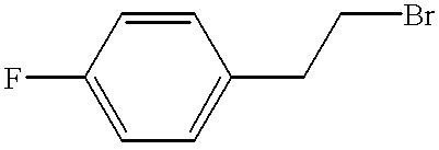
FC1=CC=C(CCBr)C=C1
